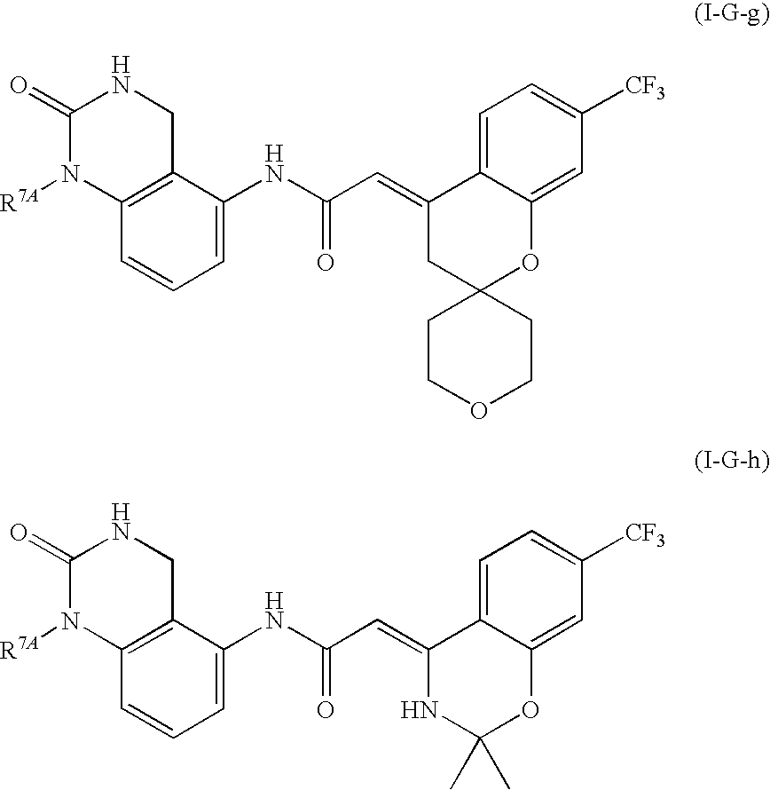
C1=C(NC(C=C2CC3(OC4=CC([CF3])=CC=C24)CCOCC3)=O)C2=C(C=C1)N([R7A])C(=O)NC2.C1=C(NC(C=C2NC(C)(C)OC3=CC([CF3])=CC=C23)=O)C2=C(C=C1)N([R7A])C(=O)NC2
